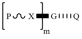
P[X][G][Q]
